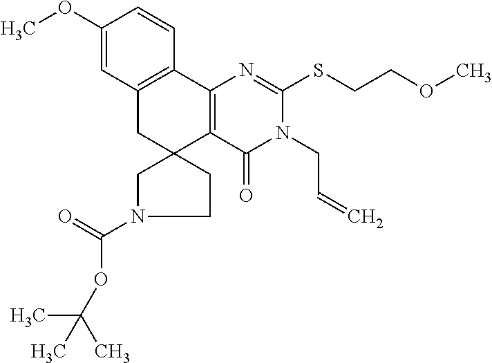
COC1=CC2=C(C=C1)C1=C(C3(C2)CN(C(=O)OC(C)(C)C)CC3)C(=O)N(CC=C)C(SCCOC)=N1
